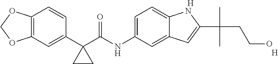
C12=C(C=C(C3(C(NC4=CC=C5C(=C4)C=C(C(C)(CCO)C)N5)=O)CC3)C=C1)OCO2.[H].[H]
